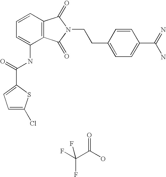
C1=CC=C(NC(=O)C2=CC=C(Cl)S2)C2=C1C(=O)N(CCC1=CC=C(C(=N)N)C=C1)C2=O.O=C(O)C(F)(F)F
